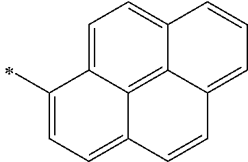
C1=C2C3=C4C(=C1)C=CC=C4C=CC3=CC=C2C
